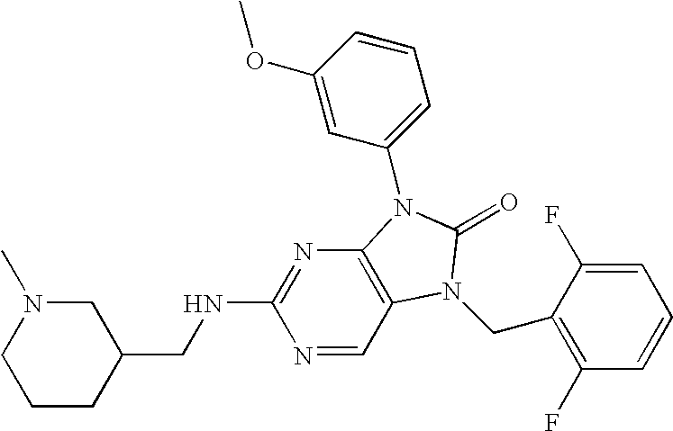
C1CC(CNC2=NC3=C(C=N2)N(CC2=C(F)C=CC=C2F)C(=O)N3C2=CC=CC(OC)=C2)CN(C)C1
